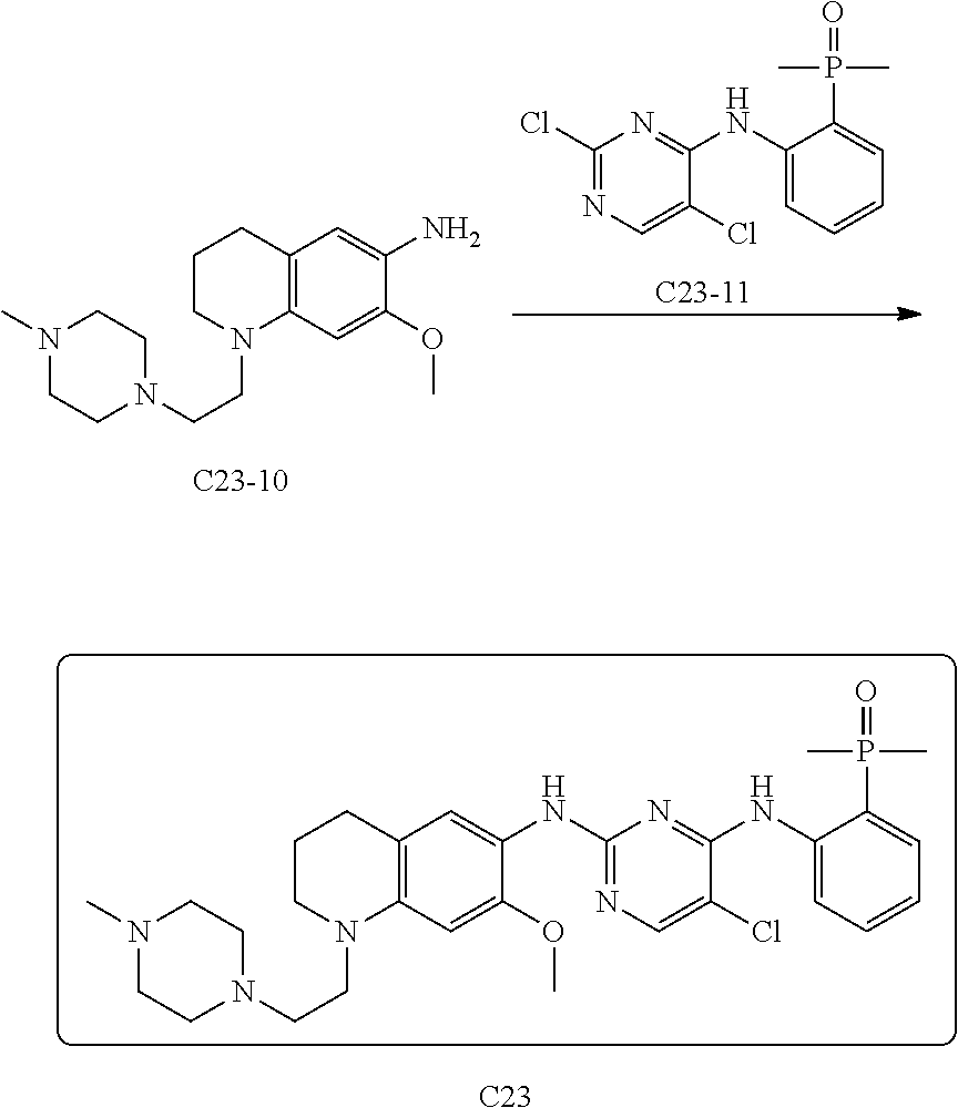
[C23-11].C1(NC2=NC(Cl)=NC=C2Cl)=CC=CC=C1P(=O)(C)C.[C23-10].C1CN(CCN2CCN(C)CC2)C2=C(C1)C=C(N)C(OC)=C2.C1(NC2=NC(NC3=CC4=C(C=C3OC)N(CCN3CCN(C)CC3)CCC4)=NC=C2Cl)=CC=CC=C1P(=O)(C)C.[C23]
